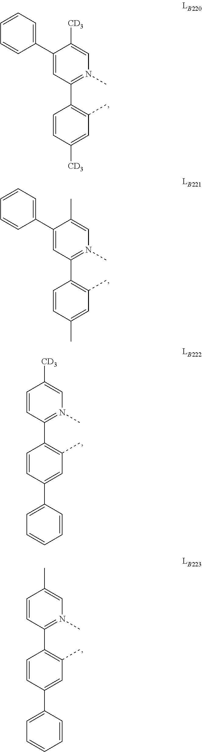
C1=CC([CD3])=CC(C)=C1C1=N(C)C=C([CD3])C(C2=CC=CC=C2)=C1.C1=CC(C)=CC(C)=C1C1=N(C)C=C(C)C(C2=CC=CC=C2)=C1.C1=CC(C2=CC=CC=C2)=CC(C)=C1C1=N(C)C=C([CD3])C=C1.C1=CC(C2=CC=CC=C2)=CC(C)=C1C1=N(C)C=C(C)C=C1
